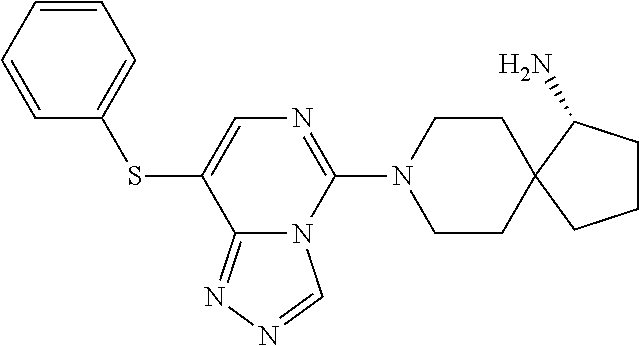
S(C1=CN=C(N2CCC3(CC2)C(N)CCC3)N2C1=NN=C2)C1=CC=CC=C1
